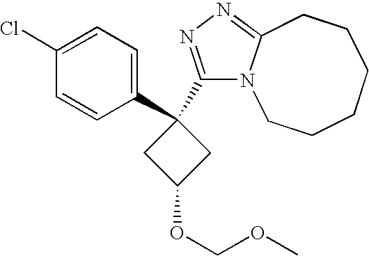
C1(C2(C3=NN=C4N3CCCCCC4)CC(OCOC)C2)=CC=C(Cl)C=C1
